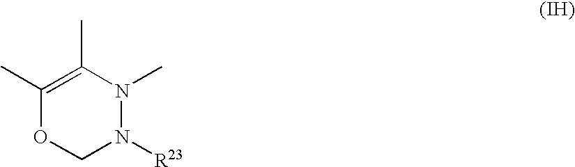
C1(C)=C(C)N(C)N([R23])CO1
